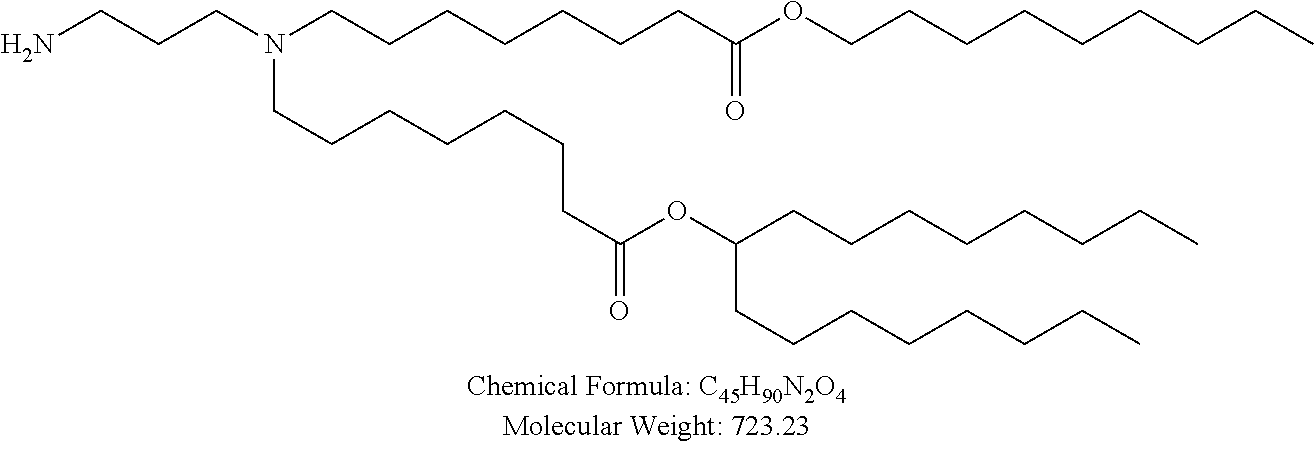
NCCCN(CCCCCCCC(OCCCCCCCCC)=O)CCCCCCCC(=O)OC(CCCCCCCC)CCCCCCCC
